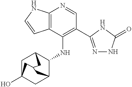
C12=C(C(NC3C4CC5(O)CC3CC(C5)C4)=C(C3=NNC(=O)N3)C=N1)C=CN2
